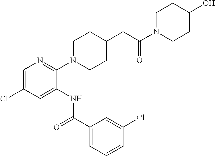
C1=C(Cl)C=C(NC(C2=CC=CC(Cl)=C2)=O)C(N2CCC(CC(=O)N3CCC(O)CC3)CC2)=N1
